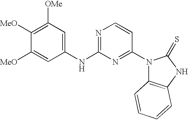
C1([MeO])=C([OMe])C=C(NC2=NC=CC(N3C4=C(NC3=S)C=CC=C4)=N2)C=C1[MeO]
